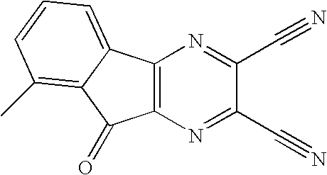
C12=C(C3=CC=CC(C)=C3C1=O)N=C(C#N)C(C#N)=N2
